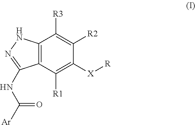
C12=C(C([R1])=C([X][R])C([R2])=C1[R3])C(NC(=O)[Ar])=NN2
